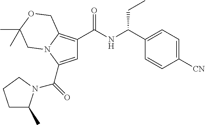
C1=C(C(=O)N2C(C)CCC2)N2C(=C1C(NC(C1=CC=C([CN])C=C1)CC)=O)COC(C)(C)C2
